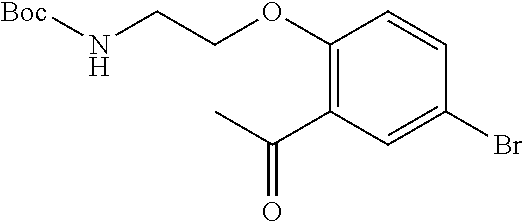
C1(C(=O)C)=C(OCCN[Boc])C=CC(Br)=C1
